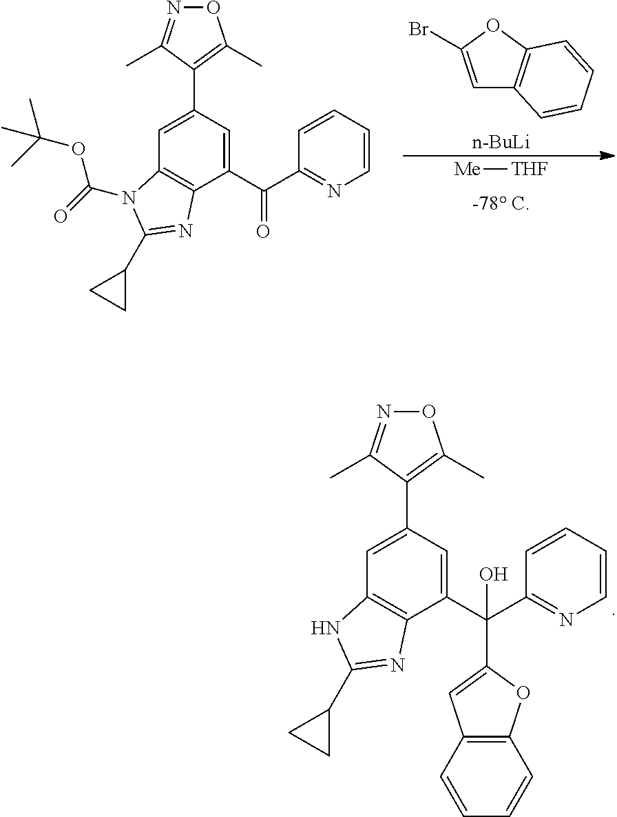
[n-BuLi].C1=C(Br)OC2=C1C=CC=C2.[Me][THF].C12=C(C(C(=O)C3=NC=CC=C3)=CC(C3=C(C)ON=C3C)=C1)N=C(C1CC1)N2C(=O)OC(C)(C)C.C12=C(C(C(C3=NC=CC=C3)(C3=CC4=C(O3)C=CC=C4)O)=CC(C3=C(C)ON=C3C)=C1)N=C(C1CC1)N2
